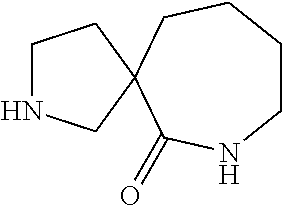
C1CCCC2(C(=O)N1)CNCC2
